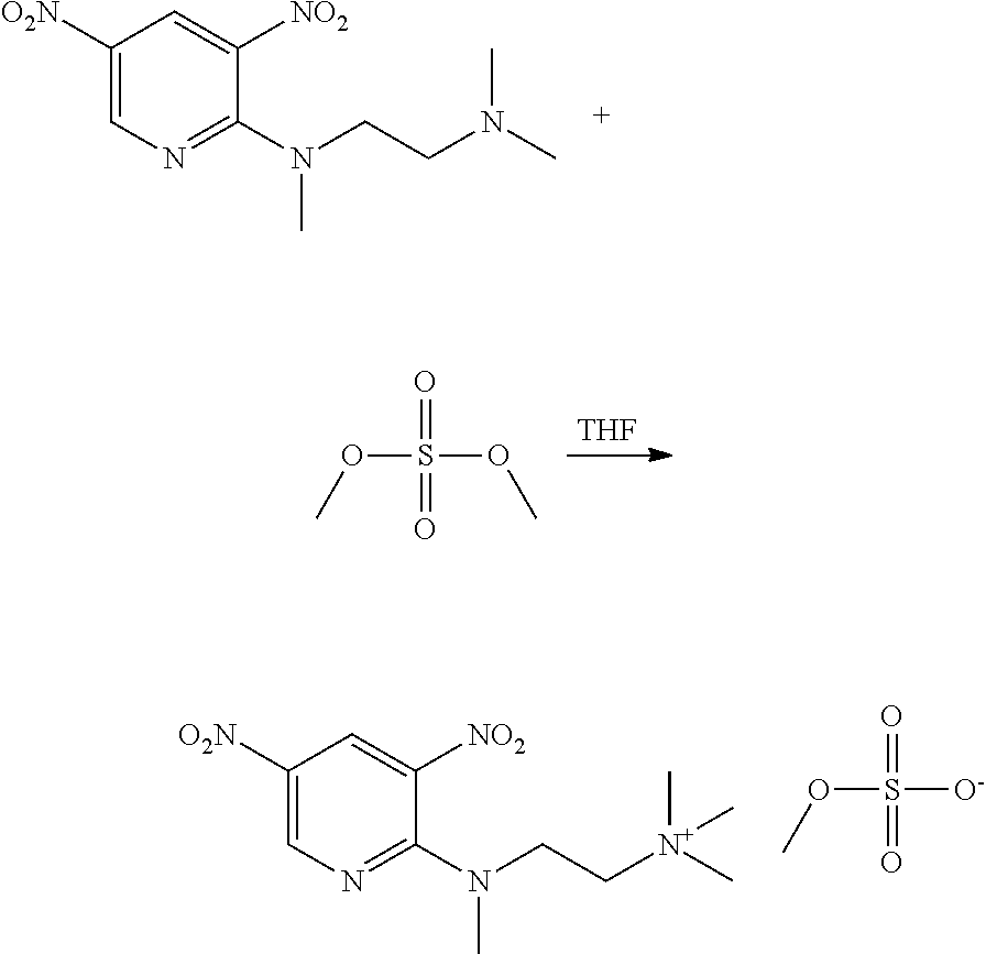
C1([O2N])=CN=C(N(CC[N+](C)(C)C)C)C([NO2])=C1.O(S(=O)(=O)[O-])C.C1([O2N])=CN=C(N(CCN(C)C)C)C([NO2])=C1.[THF].O(S(=O)(=O)OC)C
